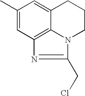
C1(C)=CC2=C3C(=C1)CCCN3C(CCl)=N2
